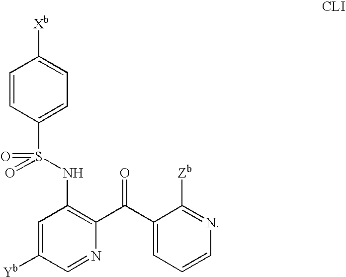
C1=CC(S(=O)(=O)NC2=C(C(C3=CC=CN=C3[Zb])=O)N=CC([Yb])=C2)=CC=C1[Xb]
